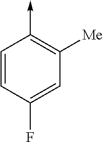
C-C1=C([Me])C=C(F)C=C1
